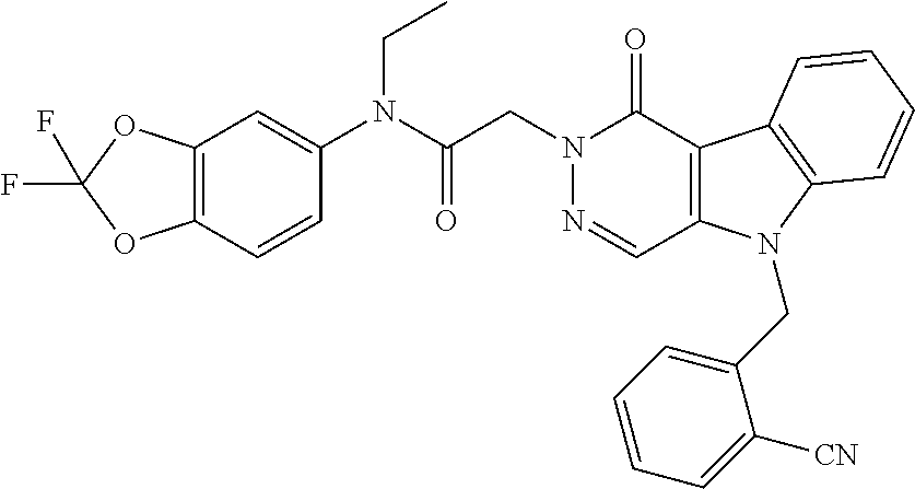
C12=C(C=CC(N(C(CN3N=CC4=C(C3=O)C3=C(N4CC4=CC=CC=C4[CN])C=CC=C3)=O)CC)=C1)OC(F)(F)O2
